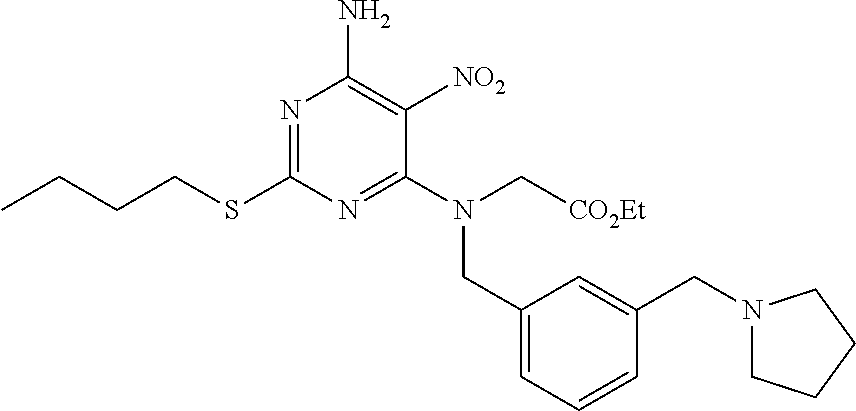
N1=C(SCCCC)N=C(N(C[CO2Et])CC2=CC=CC(CN3CCCC3)=C2)C([NO2])=C1N
